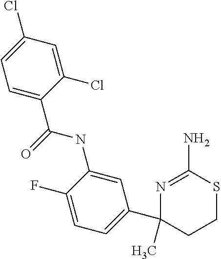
N(C1=CC(C2(C)N=C(N)SCC2)=CC=C1F)C(=O)C1=CC=C(Cl)C=C1Cl
